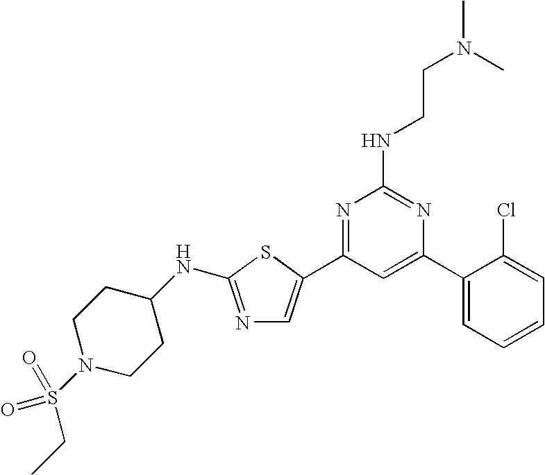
N1=C(NC2CCN(S(CC)(=O)=O)CC2)SC(C2=NC(NCCN(C)C)=NC(C3=CC=CC=C3Cl)=C2)=C1
